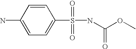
NC1=CC=C(S(NC(OC)=O)(=O)=O)C=C1
